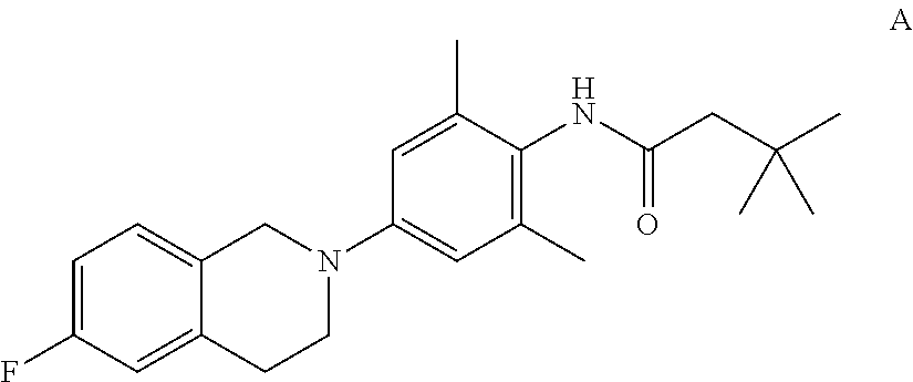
C1=C(F)C=C2C(=C1)CN(C1=CC(C)=C(NC(CC(C)(C)C)=O)C(C)=C1)CC2
